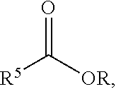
[R5]C([OR])=O
